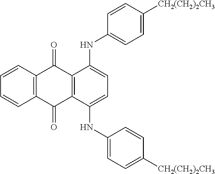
C12=C(C(NC3=CC=C([CH2(CH2)2CH3])C=C3)=CC=C1NC1=CC=C([CH2(CH2)2CH3])C=C1)C(=O)C1=C(C2=O)C=CC=C1
